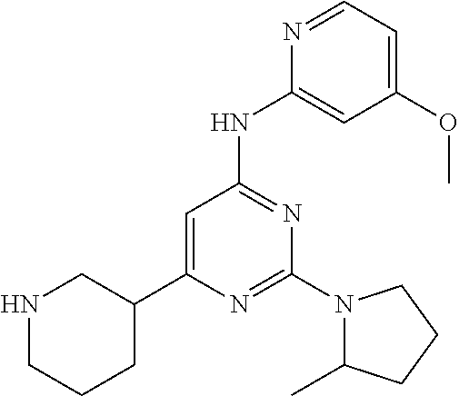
N1=CC=C(OC)C=C1NC1=NC(N2C(C)CCC2)=NC(C2CNCCC2)=C1
